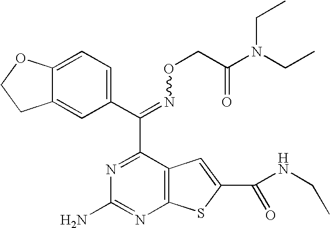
C12=CC(C(=NOCC(=O)N(CC)CC)C3=NC(N)=NC4=C3C=C(C(NCC)=O)S4)=CC=C1OCC2
